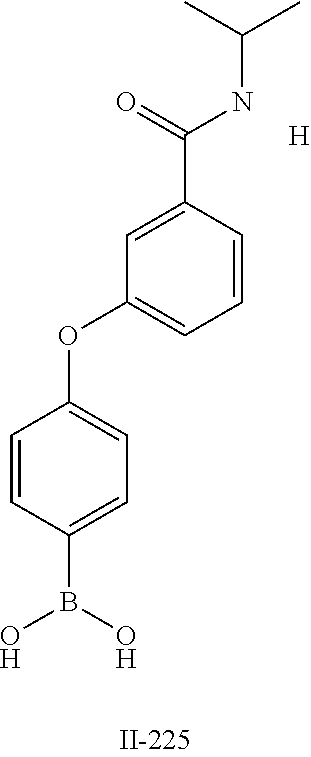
C1=CC(B(O)O)=CC=C1OC1=CC=CC(C(NC(C)C)=O)=C1.[H]
